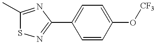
C1(C)=NC(C2=CC=C(O[CF3])C=C2)=NS1
